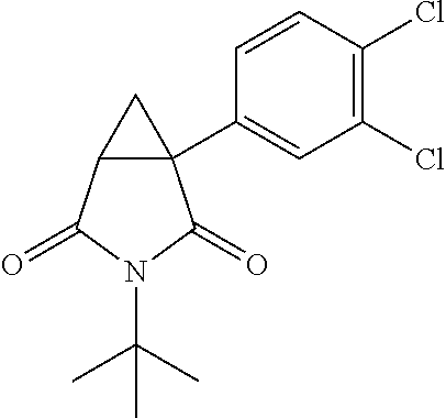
C1=CC(Cl)=C(Cl)C=C1C12C(C1)C(=O)N(C(C)(C)C)C2=O
